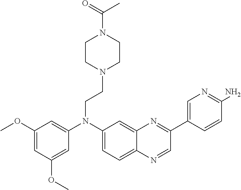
C1(N(C2=CC(OC)=CC(OC)=C2)CCN2CCN(C(C)=O)CC2)=CC=C2C(=C1)N=C(C1=CN=C(N)C=C1)C=N2
